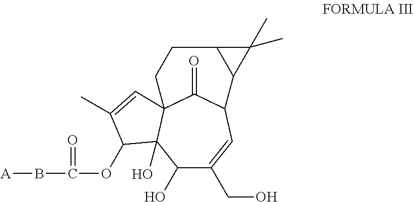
C1(O)C(CO)=CC2C(=O)C3(C1(O)C(OC(B[A])=O)C(C)=C3)CCC1C2C1(C)C
